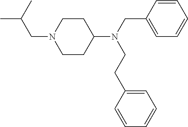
C1CC(N(CC2=CC=CC=C2)CCC2=CC=CC=C2)CCN1CC(C)C
